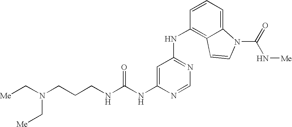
C(NC1=CC(NC2=C3C(=CC=C2)N(C(=O)N[Me])C=C3)=NC=N1)(NCCCN(C[Me])C[Me])=O
